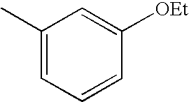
CC1=CC=CC([OEt])=C1
